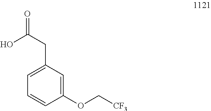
OC(CC1=CC=CC(OC[CF3])=C1)=O
